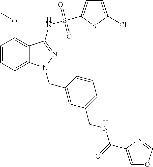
C1=CC=C2C(=C1OC)C(NS(=O)(=O)C1=CC=C(Cl)S1)=NN2CC1=CC(CNC(C2=COC=N2)=O)=CC=C1
